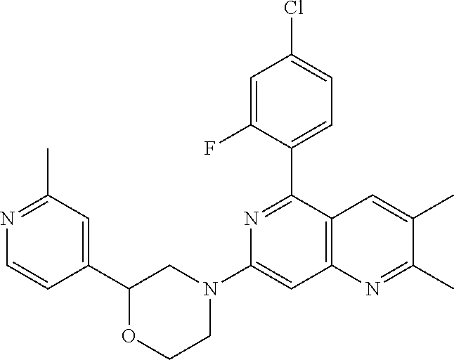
C1(C2=NC(N3CCOC(C4=CC(C)=NC=C4)C3)=CC3=C2C=C(C)C(C)=N3)=CC=C(Cl)C=C1F
